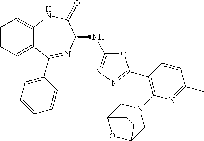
C1(C2=NN=C(NC3N=C(C4=CC=CC=C4)C4=CC=CC=C4NC3=O)O2)=C(N2CC3OC(C2)CC3)N=C(C)C=C1
